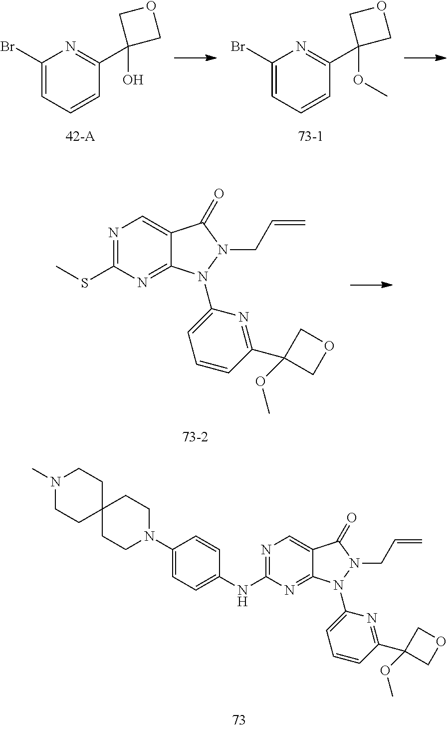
C1(N2CCC3(CC2)CCN(C)CC3)=CC=C(NC2=NC=C3C(=N2)N(C2=CC=CC(C4(OC)COC4)=N2)N(CC=C)C3=O)C=C1.C1(Br)=CC=CC(C2(O)COC2)=N1.C1(Br)=CC=CC(C2(OC)COC2)=N1.CSC1=NC=C2C(=N1)N(C1=CC=CC(C3(OC)COC3)=N1)N(CC=C)C2=O
